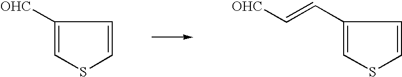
C1([OHC])=CSC=C1.C1(C=C[OHC])=CSC=C1
